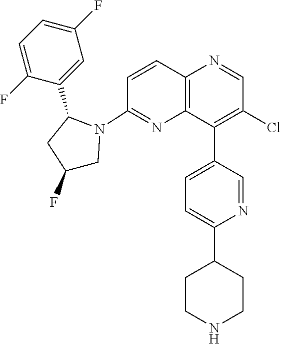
C1=C(F)C(C2CC(F)CN2C2=NC3=C(C=C2)N=CC(Cl)=C3C2=CC=C(C3CCNCC3)N=C2)=CC(F)=C1
